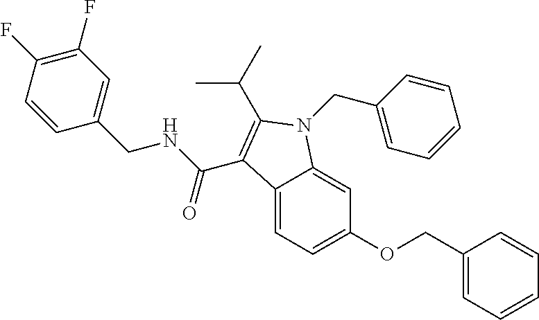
C1(F)=C(F)C=CC(CNC(=O)C2=C(C(C)C)N(CC3=CC=CC=C3)C3=CC(OCC4=CC=CC=C4)=CC=C32)=C1
